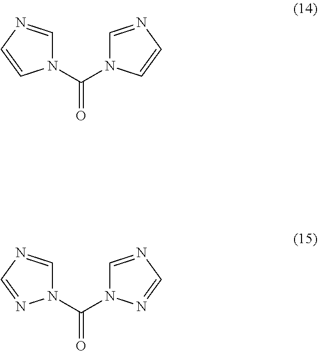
C1=NC=CN1C(=O)N1C=NC=C1.C1=NC=NN1C(=O)N1C=NC=N1
